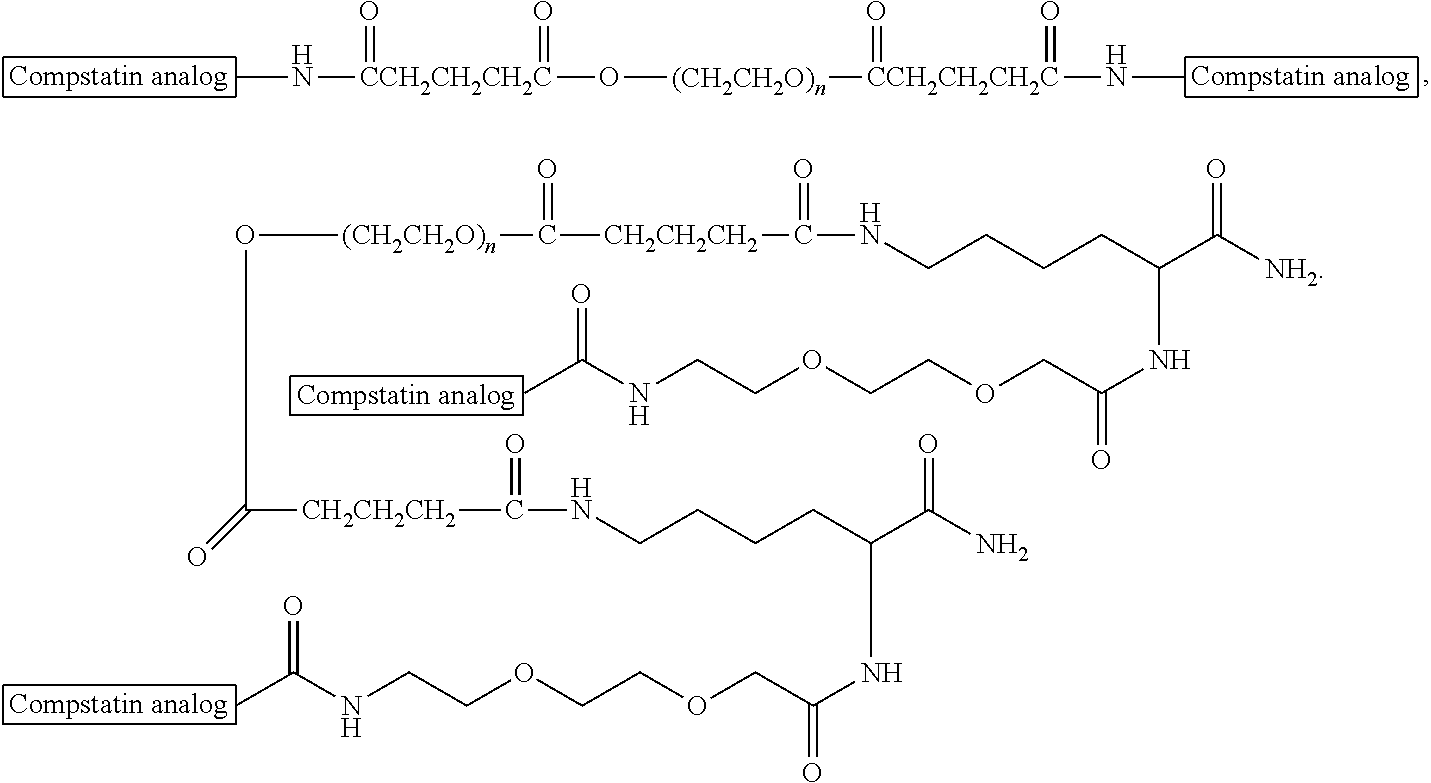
CC(NCCOCCOCC(NC(C(N)=O)CCCCNC([CH2CH2CH2]C(O[(CH2CH2O)n]C([CH2CH2CH2]C(=O)NCCCCC(C([NH2])=O)NC(=O)COCCOCCNC(C)=O)=O)=O)=O)=O)=O.CN[CCH2CH2CH2C](O[(CH2CH2O)n][CCH2CH2CH2C](NC)(=O)=O)(=O)=O
